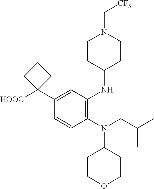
C1=CC(N(CC(C)C)C2CCOCC2)=C(NC2CCN(C[CF3])CC2)C=C1C1([HOOC])CCC1
